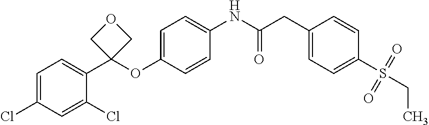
C1=CC(OC2(C3=CC=C(Cl)C=C3Cl)COC2)=CC=C1NC(CC1=CC=C(S(CC)(=O)=O)C=C1)=O
